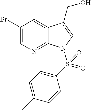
C1(Br)=CN=C2C(=C1)C(CO)=CN2S(=O)(C1=CC=C(C)C=C1)=O
